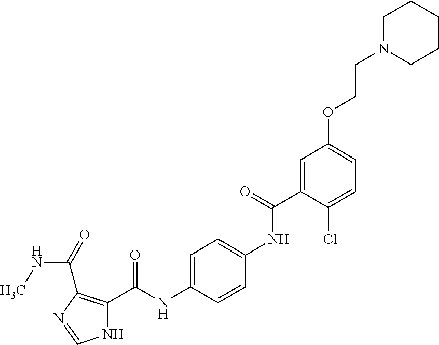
N1C(C(NC2=CC=C(NC(C3=CC(OCCN4CCCCC4)=CC=C3Cl)=O)C=C2)=O)=C(C(=O)NC)N=C1
